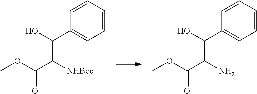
C1=CC=CC=C1C(O)C(C(OC)=O)[NHBoc].C1=CC=CC=C1C(O)C(C(OC)=O)N
